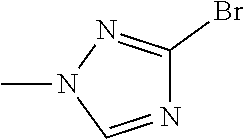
CN1C=NC(Br)=N1
